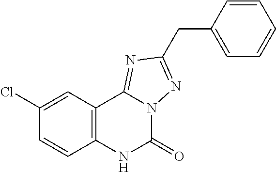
C1(Cl)=CC2=C(C=C1)NC(=O)N1C2=NC(CC2=CC=CC=C2)=N1
